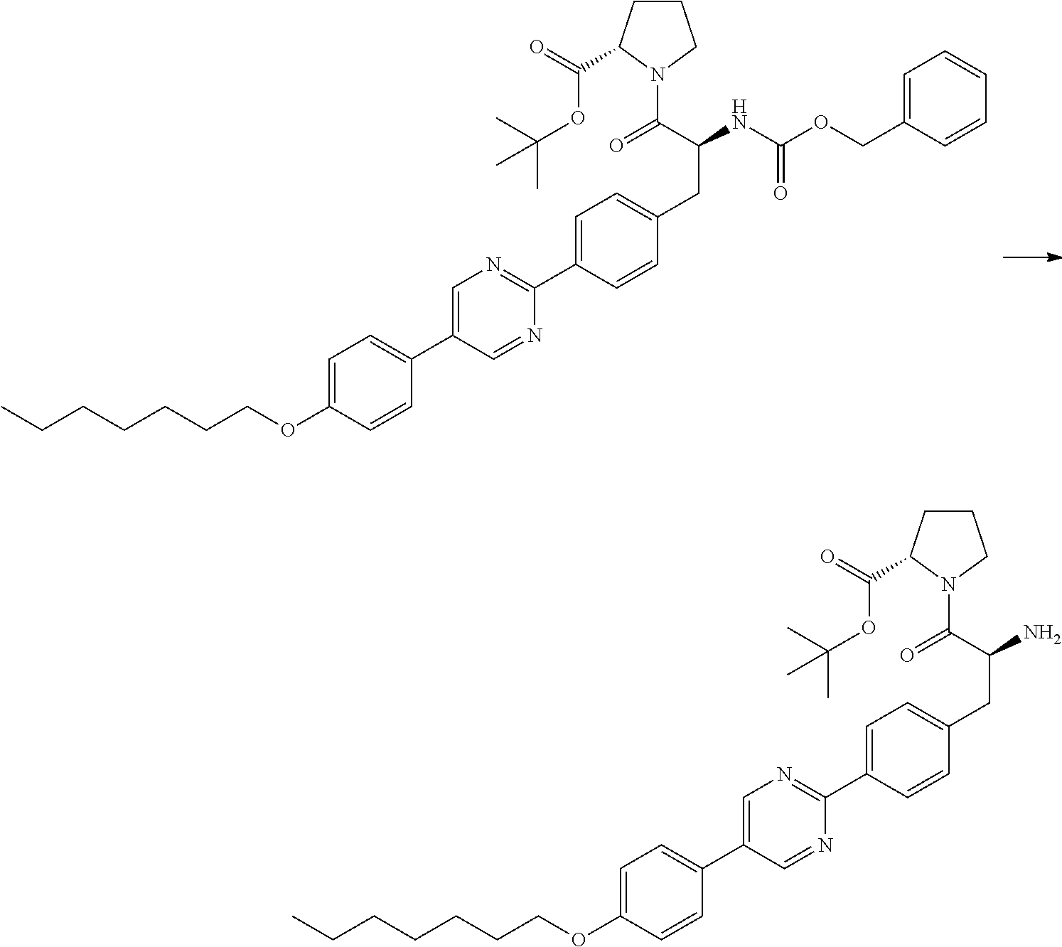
CCCCCCCOC1=CC=C(C2=CN=C(C3=CC=C(CC(NC(OCC4=CC=CC=C4)=O)C(=O)N4CCCC4C(=O)OC(C)(C)C)C=C3)N=C2)C=C1.CCCCCCCOC1=CC=C(C2=CN=C(C3=CC=C(CC(N)C(=O)N4CCCC4C(=O)OC(C)(C)C)C=C3)N=C2)C=C1
